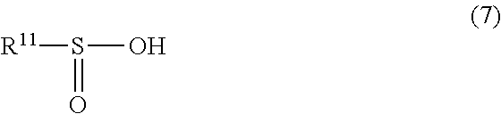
[R11]S(=O)O
